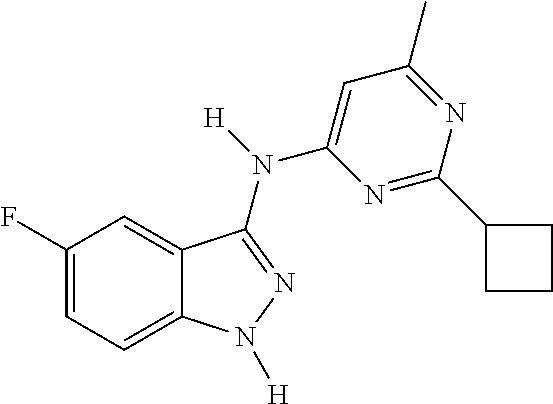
C1(F)=CC=C2C(=C1)C(N([H])C1=CC(C)=NC(C3CCC3)=N1)=NN2[H]
